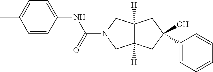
C1=CC(NC(N2CC3([H])C([H])(C2)CC(O)(C2=CC=CC=C2)C3)=O)=CC=C1C
